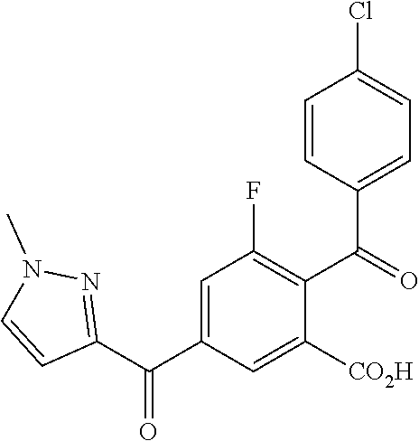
C1(C(C2=CC(F)=C(C(=O)C3=CC=C(Cl)C=C3)C([CO2H])=C2)=O)=NN(C)C=C1
